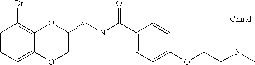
C1=CC=C2C(=C1Br)OC(CNC(C1=CC=C(OCCN(C)C)C=C1)=O)CO2
